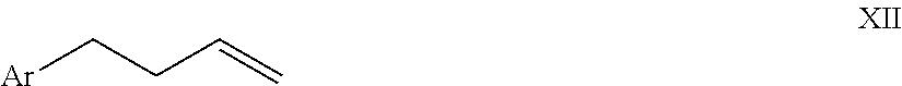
[Ar]CCC=C
